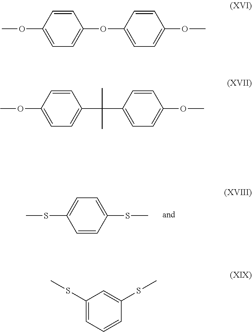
C1=C(SC)C=CC(SC)=C1.COC1=CC=C(OC2=CC=C(OC)C=C2)C=C1.COC1=CC=C(C(C2=CC=C(OC)C=C2)(C)C)C=C1.C1(SC)=CC=CC(SC)=C1
